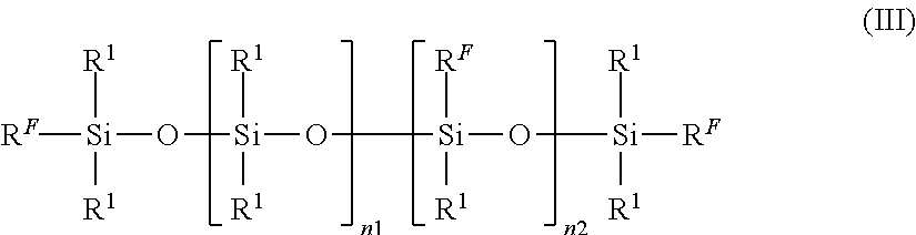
[RF][Si](O[Si](O[Si](O[Si]([RF])([R1])[R1])([RF])[R1])([R1])[R1])([R1])[R1]
